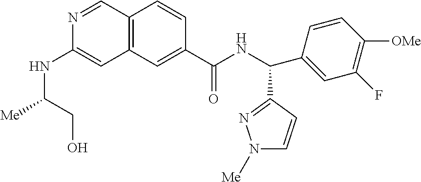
N1=CC2=C(C=C1NC([Me])CO)C=C(C(NC(C1=CC(F)=C([OMe])C=C1)C1=NN([Me])C=C1)=O)C=C2
